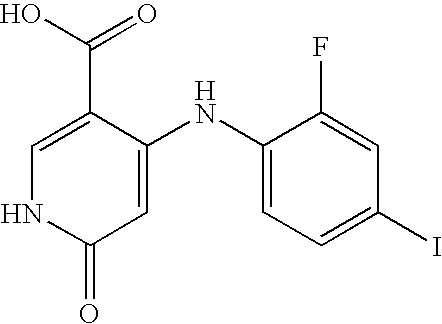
C1=C(C(O)=O)C(NC2=CC=C(I)C=C2F)=CC(=O)N1
